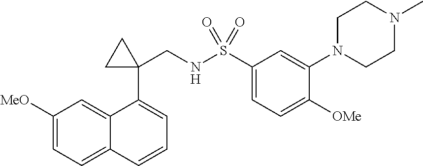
C1([MeO])=CC=C2C(=C1)C(C1(CNS(C3=CC=C([OMe])C(N4CCN(C)CC4)=C3)(=O)=O)CC1)=CC=C2
